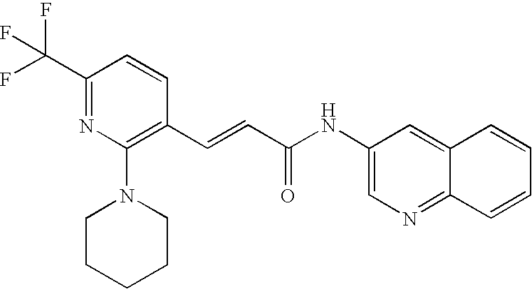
C(=CC(=O)NC1=CN=C2C(=C1)C=CC=C2)C1=C(N2CCCCC2)N=C(C(F)(F)F)C=C1
